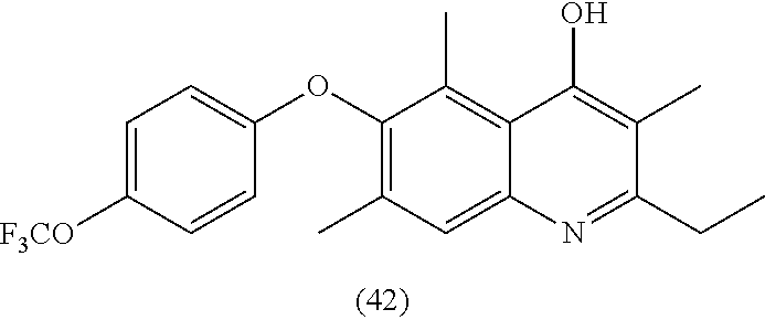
C1=C([F3CO])C=CC(OC2=C(C)C=C3C(=C2C)C(O)=C(C)C(CC)=N3)=C1
